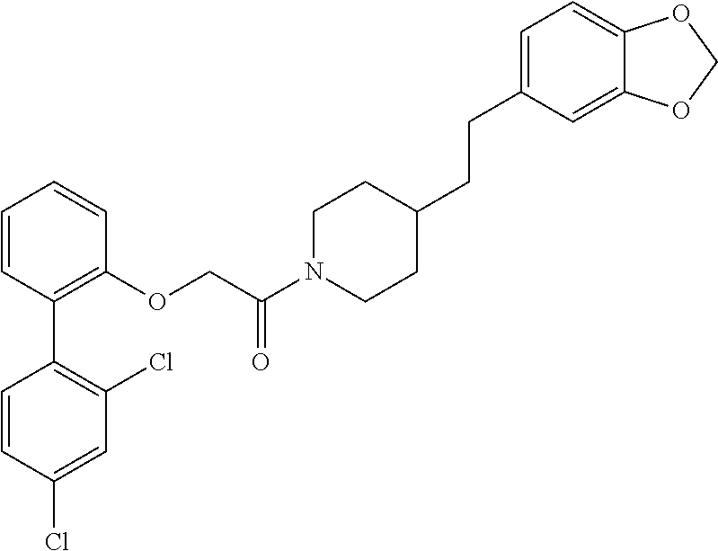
C1=CC(C2=C(Cl)C=C(Cl)C=C2)=C(OCC(N2CCC(CCC3=CC=C4C(=C3)OCO4)CC2)=O)C=C1
